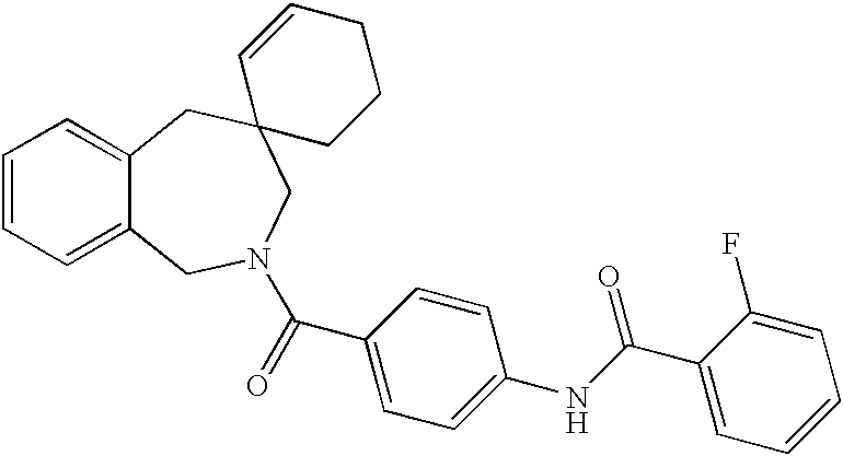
C1=CC=C2C(=C1)CC1(CN(C(=O)C3=CC=C(NC(C4=CC=CC=C4F)=O)C=C3)C2)CCCC=C1
